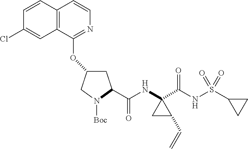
C1=CC2=C(C=C1Cl)C(OC1CC(C(NC3(C(NS(C4CC4)(=O)=O)=O)CC3C=C)=O)N([Boc])C1)=NC=C2
